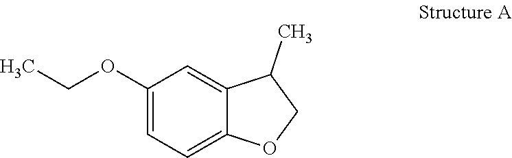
C1(OCC)=CC=C2C(=C1)C(C)CO2
